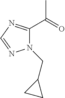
N1(CC2CC2)C(C(=O)C)=NC=N1
